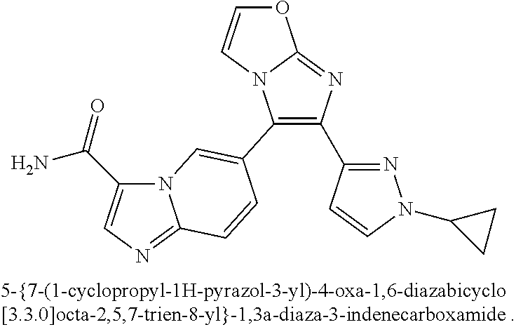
O1C=CN2C1=NC(C1=NN(C3CC3)C=C1)=C2C1=CN2C(C(=O)N)=CN=C2C=C1
